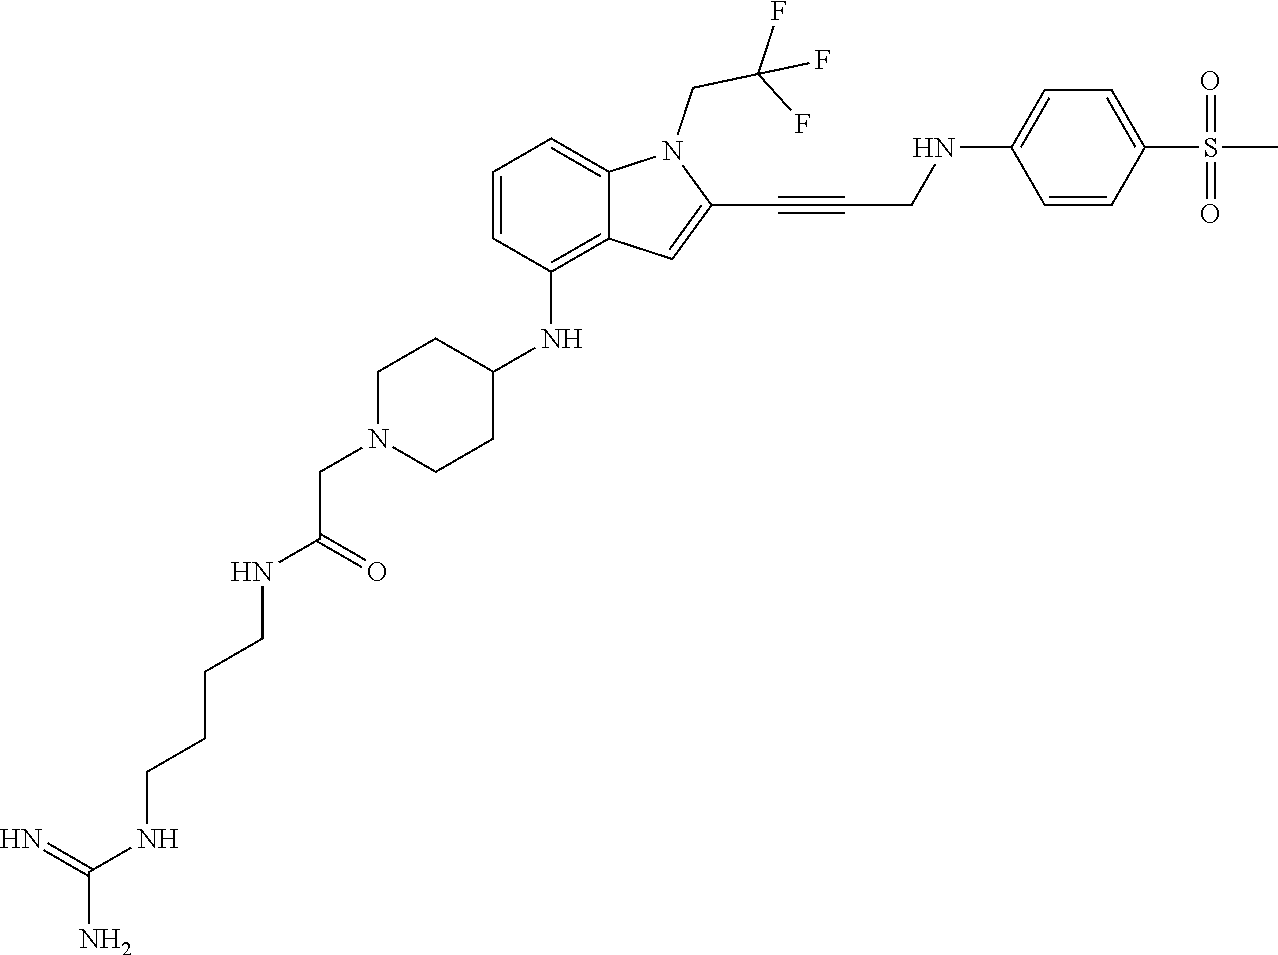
C(C#CC1=CC2=C(NC3CCN(CC(NCCCCNC(N)=N)=O)CC3)C=CC=C2N1CC(F)(F)F)NC1=CC=C(S(C)(=O)=O)C=C1
